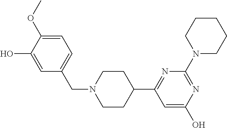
C1=C(OC)C(O)=CC(CN2CCC(C3=NC(N4CCCCC4)=NC(O)=C3)CC2)=C1
